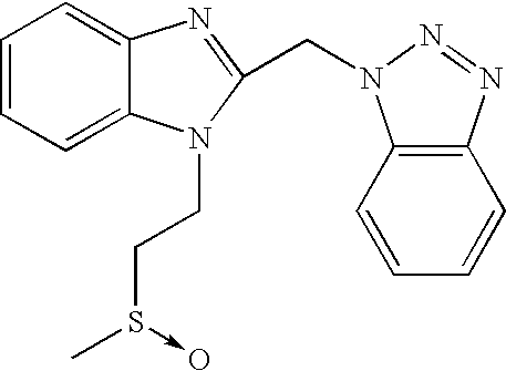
C1=CC=C2C(=C1)N=C(CN1C3=C(C=CC=C3)N=N1)N2CCS(C)->O
